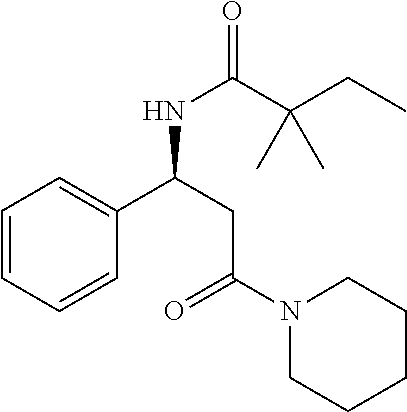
N(C(C(CC)(C)C)=O)C(C1=CC=CC=C1)CC(=O)N1CCCCC1
